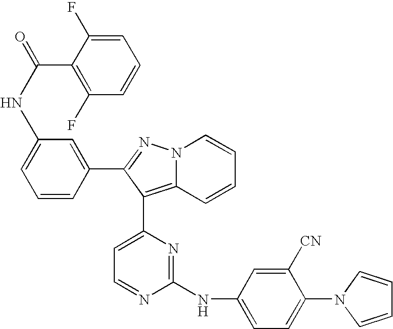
N(C1=CC=CC(C2=NN3C(=C2C2=CC=NC(NC4=CC=C(N5C=CC=C5)C([CN])=C4)=N2)C=CC=C3)=C1)C(=O)C1=C(F)C=CC=C1F
